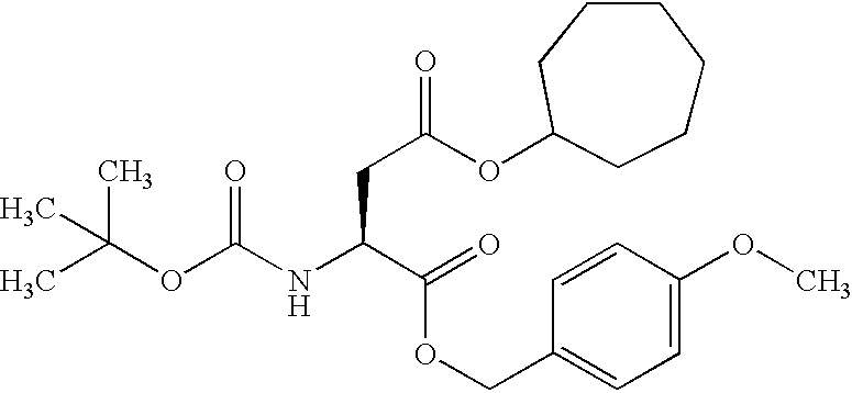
CC(OC(NC(C(=O)OCC1=CC=C(OC)C=C1)CC(OC1CCCCCC1)=O)=O)(C)C
